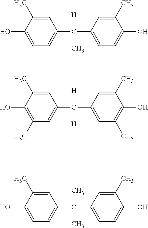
C1=C(C)C(O)=CC=C1C([H])(C1=CC=C(O)C(C)=C1)C.C1=C(C)C(O)=C(C)C=C1C([H])(C1=CC(C)=C(O)C(C)=C1)[H].C1=C(C)C(O)=CC=C1C(C)(C1=CC=C(O)C(C)=C1)C
